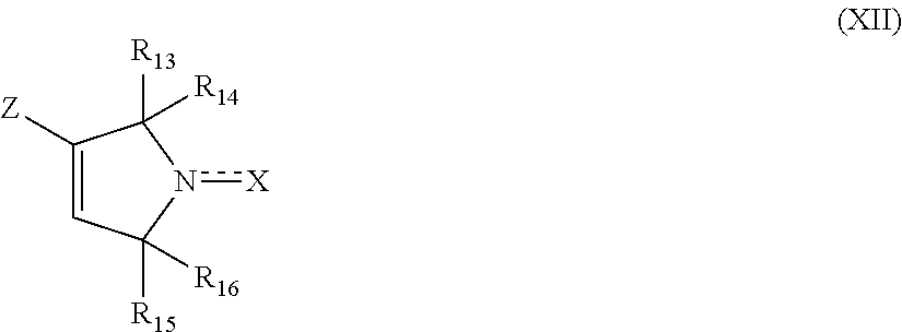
C1([Z])=CC([R15])([R16])n([X])C1([R13])[R14]
